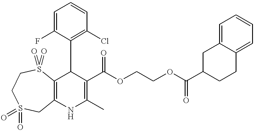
C12=C(NC(C)=C(C(OCCOC(C3CCC4=CC=CC=C4C3)=O)=O)C1C1=C(Cl)C=CC=C1F)CS(=O)(=O)CCS2(=O)=O
